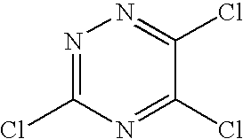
N1=C(Cl)N=C(Cl)C(Cl)=N1
